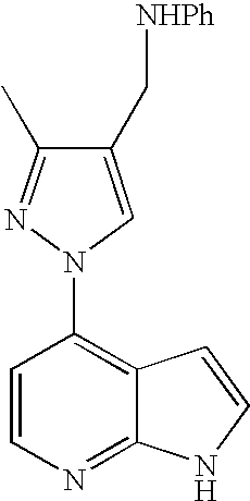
C1(C[NHPh])=CN(C2=C3C(=NC=C2)NC=C3)N=C1C
